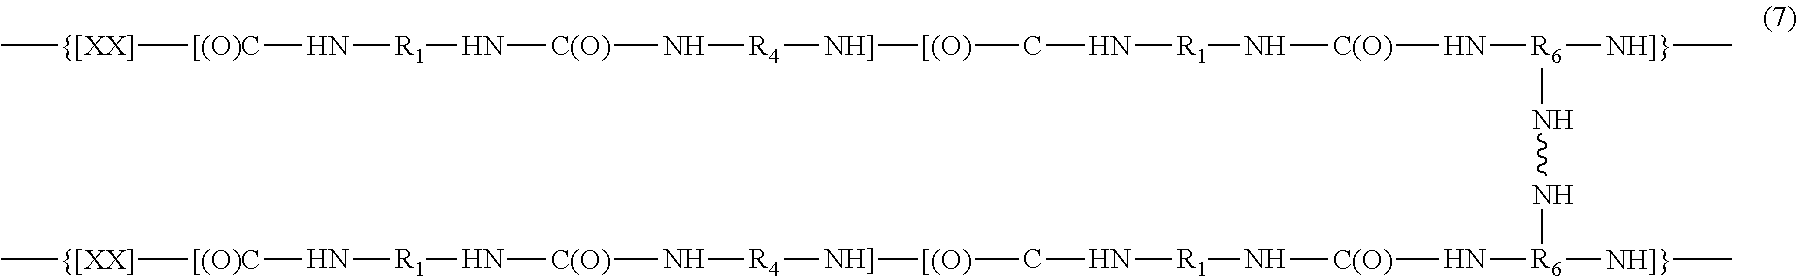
C[{[XX]][[(O)C]N[R1]N[C(O)]N[R4][NH]][[(O)]CN[R1]N[C(O)]N[R6]([NH]}]C)NN[R6](N[C(O)]N[R1]NC[[(O)][NH]][R4]N[C(O)]N[R1]N[[(O)C][{[XX]]C)[NH]}]C
